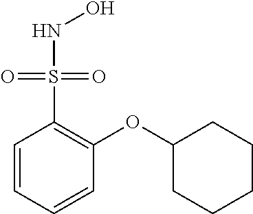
C1=CC=CC(OC2CCCCC2)=C1S(=O)(=O)NO
